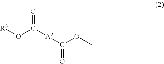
[R3]OC([A2]C(=O)OC)=O
